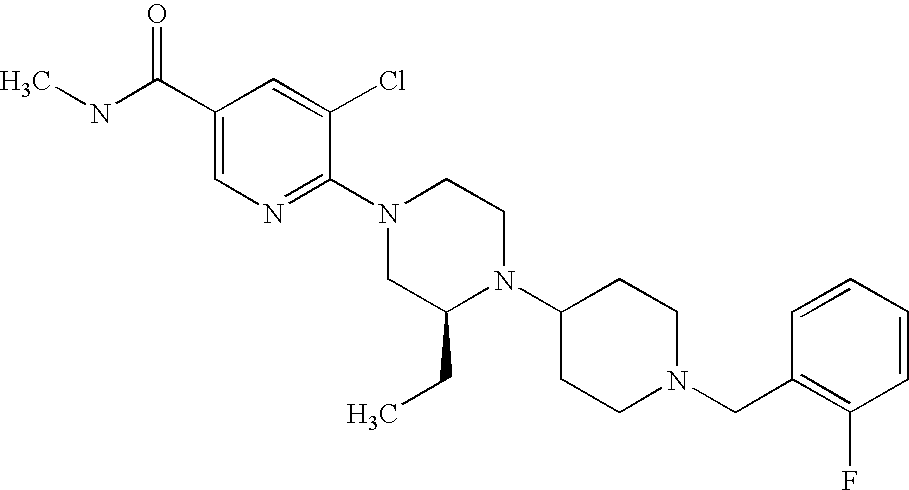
C1=CC(F)=C(CN2CCC(N3C(CC)CN(C4=NC=C(C(NC)=O)C=C4Cl)CC3)CC2)C=C1
